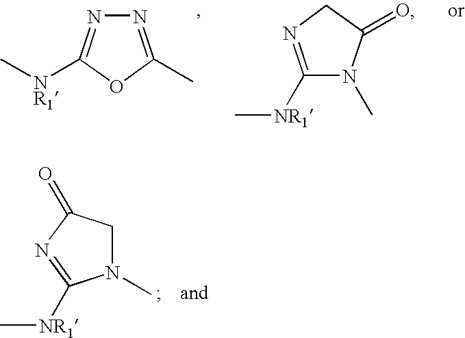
N1(C)CC(=O)N=C1[NR1]C.N1=C(C)OC([NR1]C)=N1.C1([NR1]C)=NCC(=O)N1C
